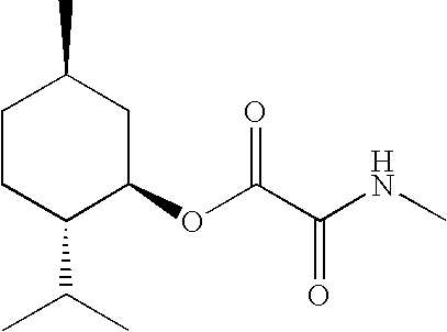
C1(OC(C(NC)=O)=O)CC(C)CCC1C(C)C
